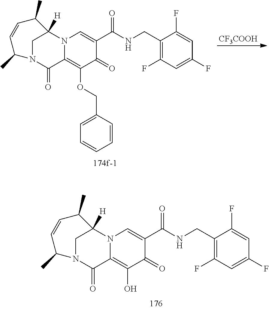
[CF3COOH].C1(=O)C(C(=O)NCC2=C(F)C=C(F)C=C2F)=CN2C(=C1OCC1=CC=CC=C1)C(=O)N1CC2([H])C(C)C=CC1C.C1(=O)C(C(=O)NCC2=C(F)C=C(F)C=C2F)=CN2C(=C1O)C(=O)N1CC2([H])C(C)C=CC1C
